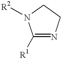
C1([R1])=NCCN1[R2]
